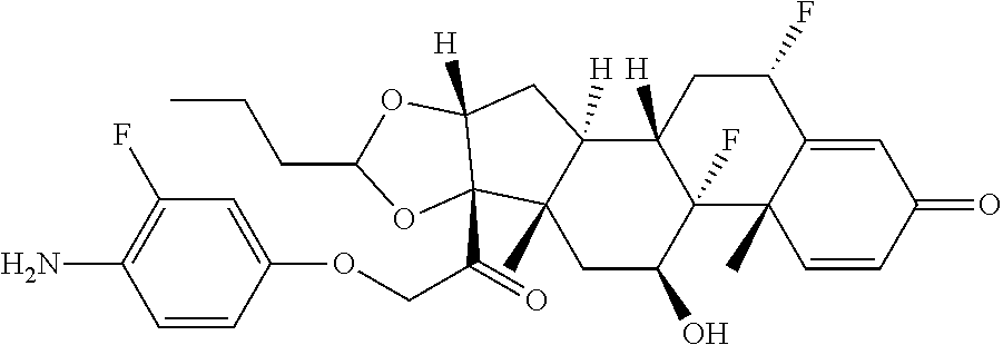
C1(F)CC2([H])C(F)(C3(C)C1=CC(=O)C=C3)C(O)CC1(C)C2([H])CC2([H])C1(C(=O)COC1=CC(F)=C(N)C=C1)OC(CCC)O2
